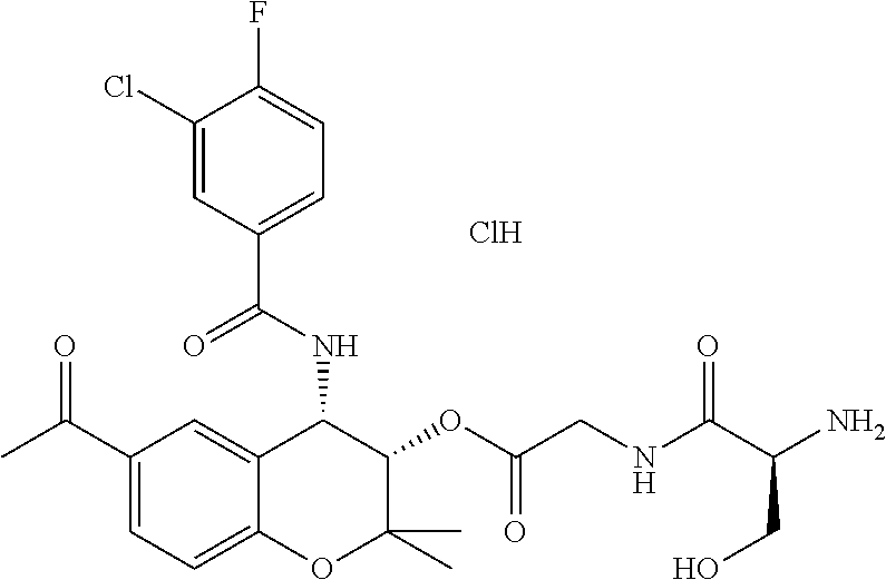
C1(Cl)=CC(C(NC2C3=CC(C(=O)C)=CC=C3OC(C)(C)C2OC(CNC(C(N)CO)=O)=O)=O)=CC=C1F.Cl
